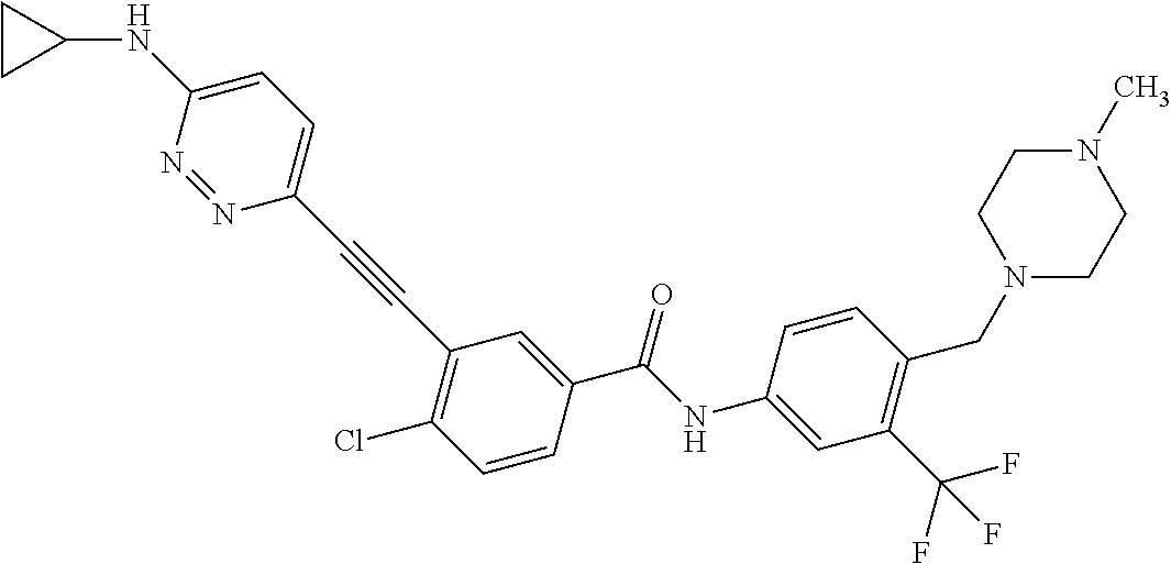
C(C1=CC(C#CC2=CC=C(NC3CC3)N=N2)=C(Cl)C=C1)(NC1=CC(C(F)(F)F)=C(CN2CCN(C)CC2)C=C1)=O
